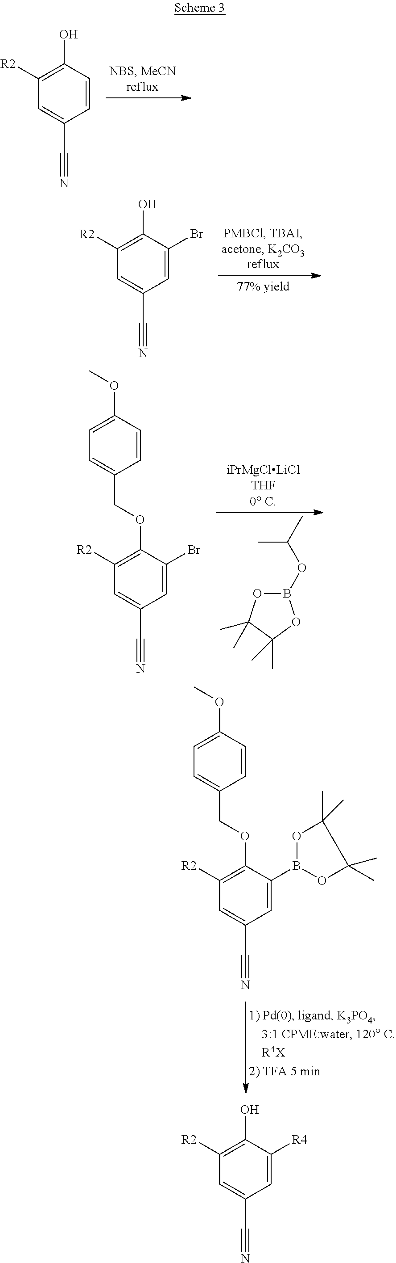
C1([R2])=C(O)C=CC(C#N)=C1.C1([R2])=C(O)C(Br)=CC(C#N)=C1.B1(OC(C)C)OC(C)(C)C(C)(C)O1.C1([R2])=C(OCC2=CC=C(OC)C=C2)C(Br)=CC(C#N)=C1.C1([R2])=C(OCC2=CC=C(OC)C=C2)C(B2OC(C)(C)C(C)(C)O2)=CC(C#N)=C1.C1([R2])=C(O)C([R4])=CC(C#N)=C1
